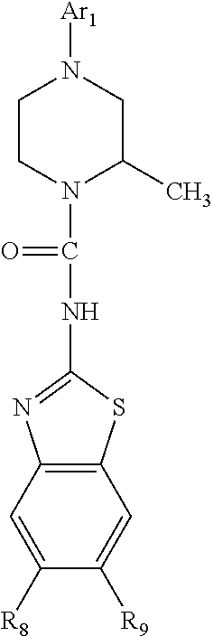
C1CN(C(NC2=NC3=C(C=C([R9])C([R8])=C3)S2)=O)C(C)CN1[Ar1]
